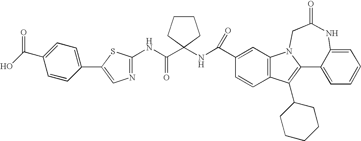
C12=C(C=C(C(NC3(C(NC4=NC=C(C5=CC=C(C(O)=O)C=C5)S4)=O)CCCC3)=O)C=C1)N1C(=C2C2CCCCC2)C2=CC=CC=C2NC(=O)C1
